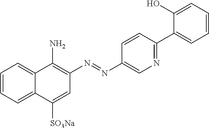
C1=CC=C2C(=C1)C(N)=C(N=NC1=CN=C(C3=CC=CC=C3O)C=C1)C=C2[SO3Na]
